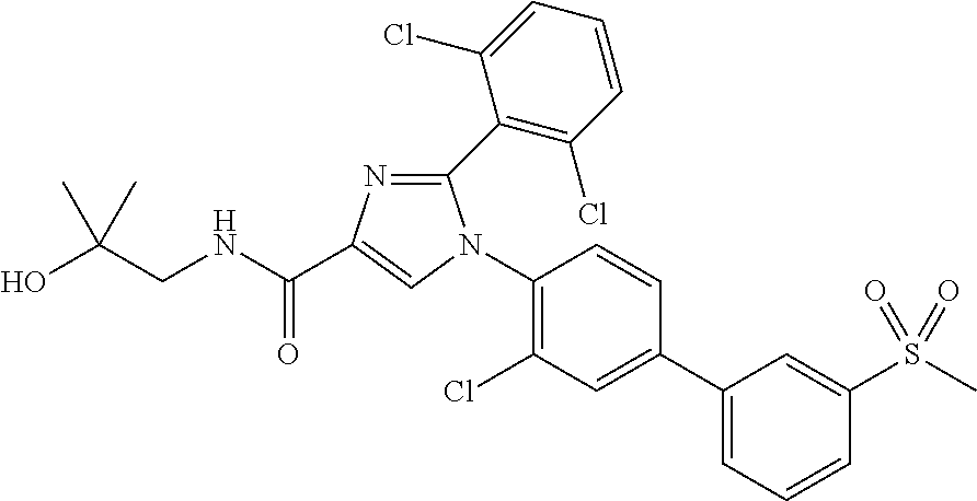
C1(N2C(C3=C(Cl)C=CC=C3Cl)=NC(C(NCC(O)(C)C)=O)=C2)=C(Cl)C=C(C2=CC=CC(S(C)(=O)=O)=C2)C=C1
